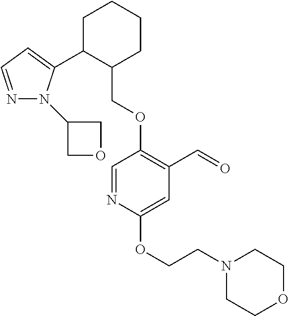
C1C(C2=CC=NN2C2COC2)C(COC2=C(C=O)C=C(OCCN3CCOCC3)N=C2)CCC1
